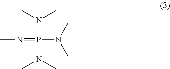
N(P(N(C)C)(=NC)N(C)C)(C)C
